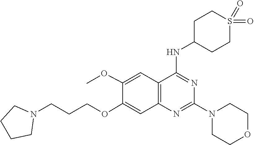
N1(C2=NC3=C(C=C(OC)C(OCCCN4CCCC4)=C3)C(NC3CCS(=O)(=O)CC3)=N2)CCOCC1
